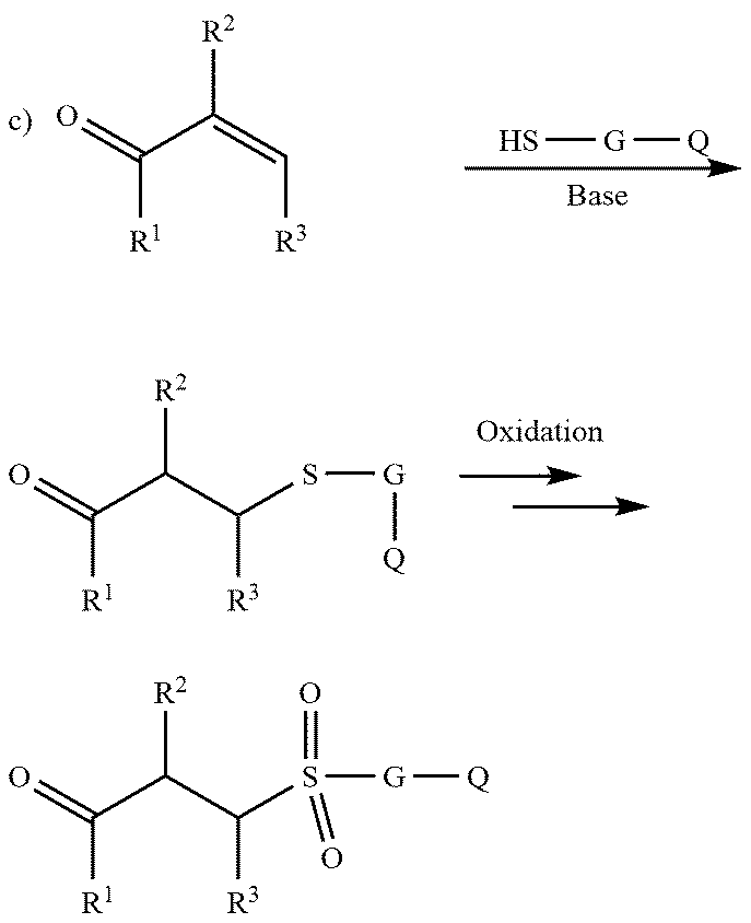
C(C(=C[R3])[R2])(=O)[R1].S[G][Q].C(C(C([R3])S[G][Q])[R2])(=O)[R1].C(C(C([R3])S([G][Q])(=O)=O)[R2])(=O)[R1]
